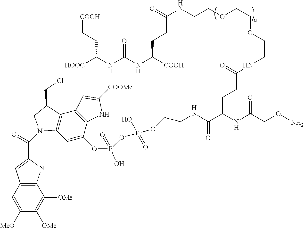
C(NC(C(NC(CON)=O)CCC(NCCOCCOCCNC(CCC(NC(NC([HOOC])CC[COOH])=O)[COOH])=O)=O)=O)COP(OP(OC1=CC2=C(C3=C1NC([COOMe])=C3)C(CCl)CN2C(C1=CC2=C(N1)C([OMe])=C([OMe])C([MeO])=C2)=O)(O)=O)(O)=O
